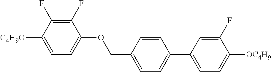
C1(F)=C(F)C([C4H9O])=CC=C1OCC1=CC=C(C2=CC=C([OC4H9])C(F)=C2)C=C1
